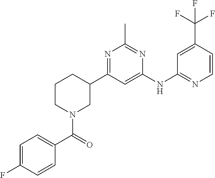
C1(NC2=NC=CC(C(F)(F)F)=C2)=CC(C2CCCN(C(C3=CC=C(F)C=C3)=O)C2)=NC(C)=N1
